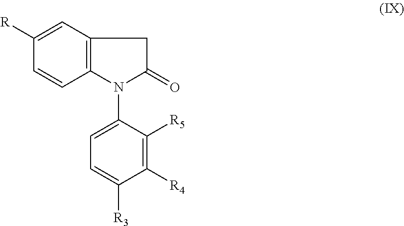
C1([R4])=C([R5])C(N2C3=C(C=C([R])C=C3)CC2=O)=CC=C1[R3]
